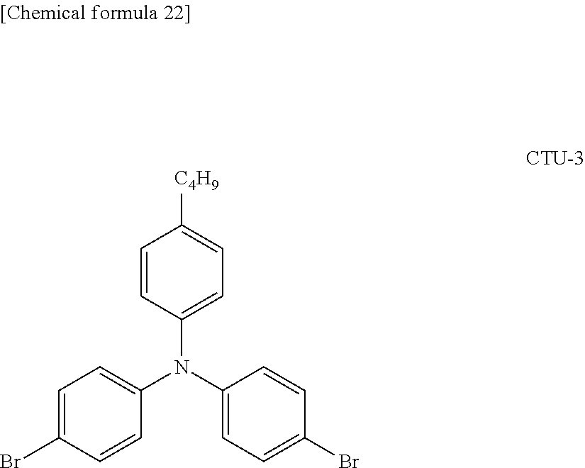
[C4H9]C1=CC=C(N(C2=CC=C(Br)C=C2)C2=CC=C(Br)C=C2)C=C1
